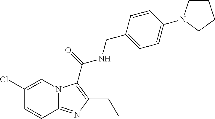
C1=C(Cl)C=CC2=NC(CC)=C(C(NCC3=CC=C(N4CCCC4)C=C3)=O)N12
